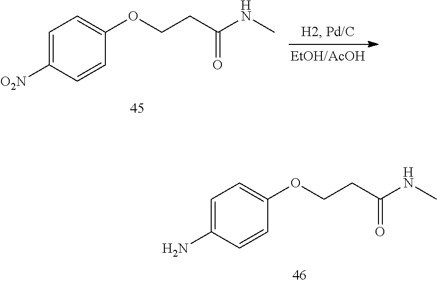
C1=C([O2N])C=CC(OCCC(NC)=O)=C1.C1=C(N)C=CC(OCCC(NC)=O)=C1
